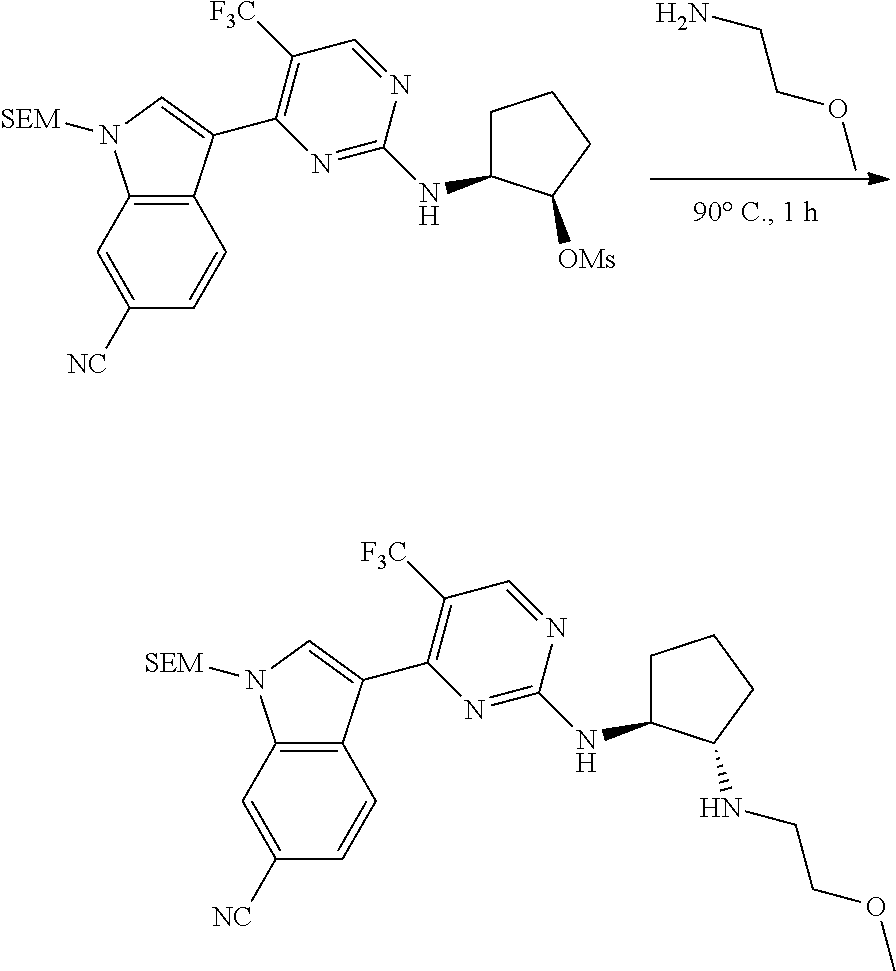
C1=C([NC])C=CC2=C1N([SEM])C=C2C1=C([F3C])C=NC(NC2CCCC2[OMs])=N1.NCCOC.C1=C([NC])C=CC2=C1N([SEM])C=C2C1=C([F3C])C=NC(NC2CCCC2NCCOC)=N1
